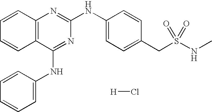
C12=C(C(NC3=CC=CC=C3)=NC(NC3=CC=C(CS(NC)(=O)=O)C=C3)=N1)C=CC=C2.[H]Cl
